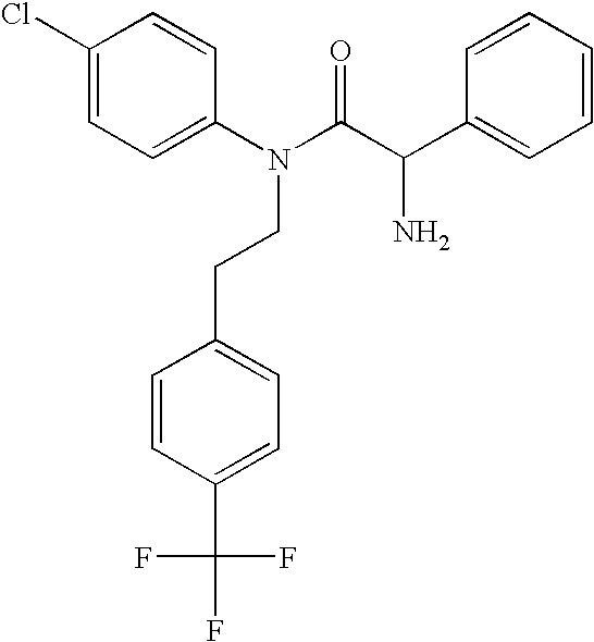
N(CCC1=CC=C(C(F)(F)F)C=C1)(C(=O)C(C1=CC=CC=C1)N)C1=CC=C(Cl)C=C1
